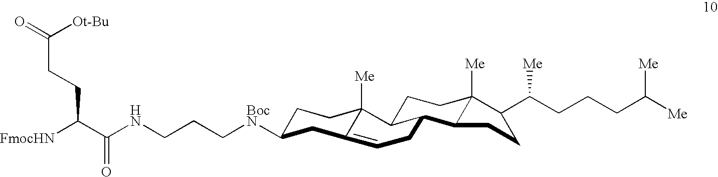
N(CCC[BocN]C1CCC2([Me])C(=CCC3C2CCC2([Me])C3CCC2C(CCCC([Me])[Me])[Me])C1)C(C([FmocHN])CCC(=O)[Ot-Bu])=O
